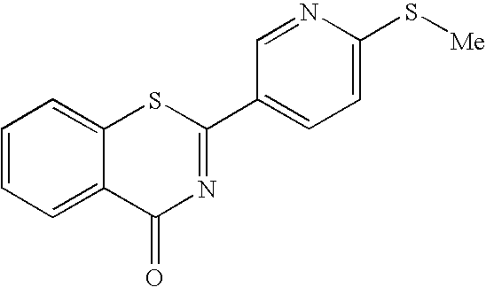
C1=CC=C2C(=C1)SC(C1=CC=C(S[Me])N=C1)=NC2=O
